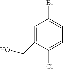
C1=C(CO)C(Cl)=CC=C1Br
